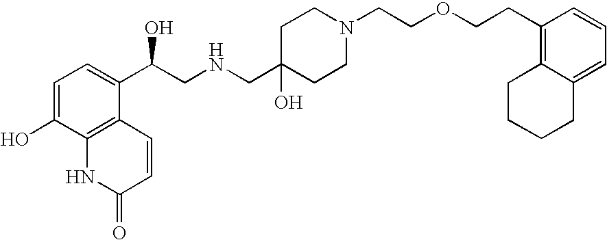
C1=C(O)C2=C(C(C(CNCC3(O)CCN(CCOCCC4=C5C(=CC=C4)CCCC5)CC3)O)=C1)C=CC(=O)N2
